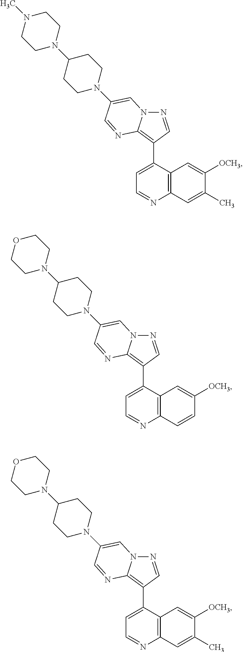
N1=CC(C2=CC=NC3=C2C=C([OCH3])C(C)=C3)=C2N1C=C(N1CCC(N3CCN(C)CC3)CC1)C=N2.N1=CC(C2=CC=NC3=C2C=C([OCH3])C=C3)=C2N1C=C(N1CCC(N3CCOCC3)CC1)C=N2.N1=CC(C2=CC=NC3=C2C=C([OCH3])C(C)=C3)=C2N1C=C(N1CCC(N3CCOCC3)CC1)C=N2
